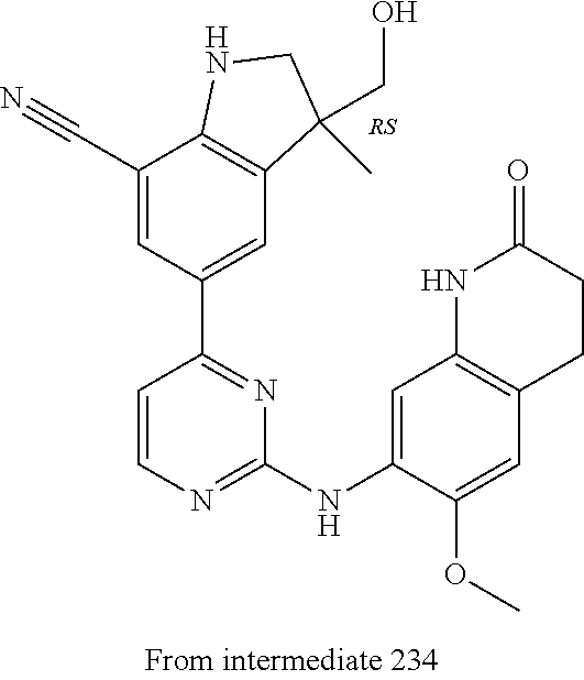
C1(NC2=CC3=C(C=C2OC)CCC(=O)N3)=NC=CC(C2=CC3=C(C(C#N)=C2)NCC3(CO)C)=N1
